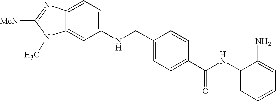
C12=CC=C(NCC3=CC=C(C(NC4=CC=CC=C4N)=O)C=C3)C=C1N(C)C([MeN])=N2
